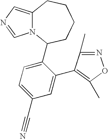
N12C(=CN=C1)CCCCC2C1=CC=C(C#N)C=C1C1=C(C)ON=C1C
